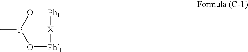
[Ph1]1OP(C)O[Ph1][X]1
